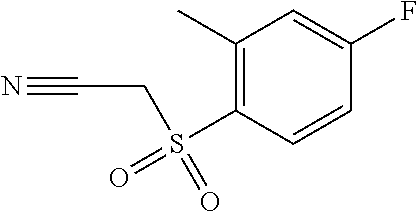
C1(C)=C(S(=O)(=O)CC#N)C=CC(F)=C1
